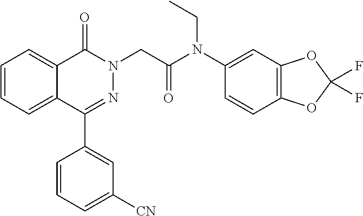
C1=CC=C2C(=C1)C(=O)N(CC(N(C1=CC3=C(C=C1)OC(F)(F)O3)CC)=O)N=C2C1=CC([CN])=CC=C1
